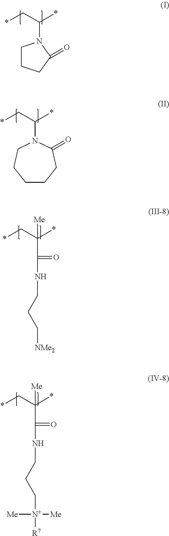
C1CCC(=O)N1C(*)C*.C(*)(C*)N1C(=O)CCCCC1.C(*)(C*)(C(=O)NCCC[NMe2])[Me].C(*)(C*)(C(=O)NCCC[N+]([Me])([Me])[R7])[Me]
